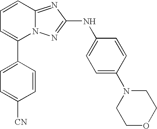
C1(C2=CC=CC3=NC(NC4=CC=C(N5CCOCC5)C=C4)=NN23)=CC=C([CN])C=C1
